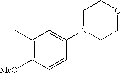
C1(C)=C([MeO])C=CC(N2CCOCC2)=C1
